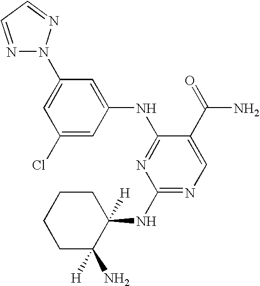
C1(Cl)=CC(NC2=NC(NC3([H])CCCCC3(N)[H])=NC=C2C(=O)N)=CC(N2N=CC=N2)=C1
